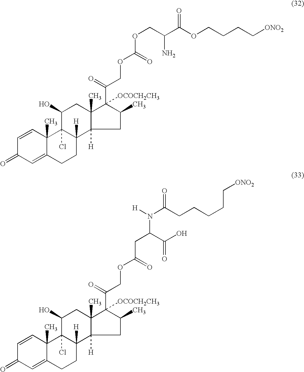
C1=CC2(C)C(=CC1=O)CCC1([H])C2(Cl)C(O)CC2(C)C1([H])CC(C)C2(C(=O)COC(OCC(C(OCCCC[ONO2])=O)N)=O)[OCOCH2CH3].C1=CC2(C)C(=CC1=O)CCC1([H])C2(Cl)C(O)CC2(C)C1([H])CC(C)C2(C(=O)COC(CC(C(=O)O)N([H])C(CCCCC[ONO2])=O)=O)[OCOCH2CH3]
